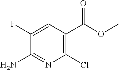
C1(Cl)=C(C(OC)=O)C=C(F)C(N)=N1
